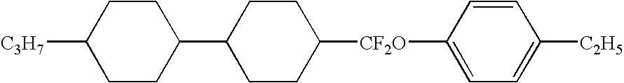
C1CC(C2CCC([CF2O]C3=CC=C([C2H5])C=C3)CC2)CCC1[C3H7]
